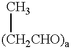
C[(CH2CHO)a]
